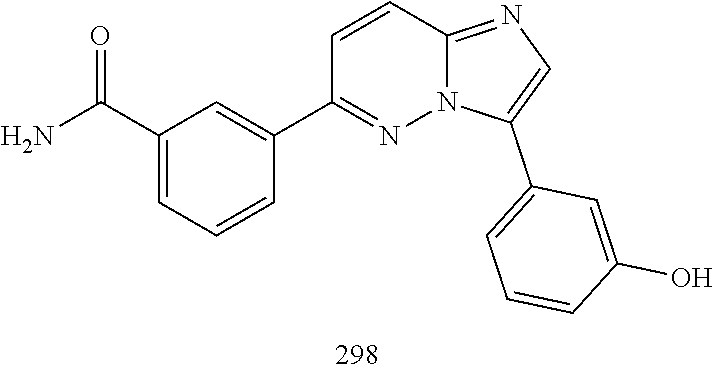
C1(C2=CC(C(N)=O)=CC=C2)=NN2C(=NC=C2C2=CC=CC(O)=C2)C=C1
